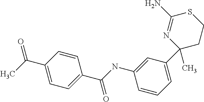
C1=CC(C(C)=O)=CC=C1C(NC1=CC(C2(C)N=C(N)SCC2)=CC=C1)=O
